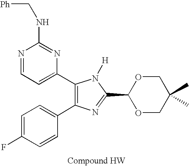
C1=C(F)C=CC(C2=C(C3=CC=NC(NC[Ph])=N3)N([H])C(C3OCC(C)(C)CO3)=N2)=C1
